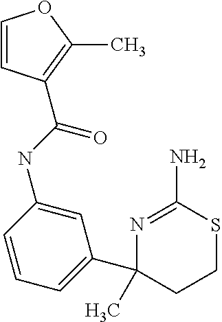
C1=C(NC(=O)C2=C(C)OC=C2)C=CC=C1C1(C)CCSC(N)=N1
